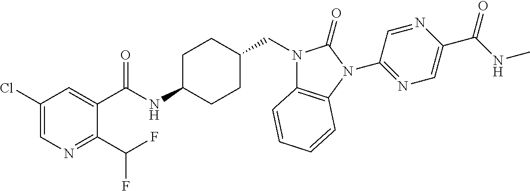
C1(Cl)=CN=C(C(F)F)C(C(NC2CCC(CN3C4=C(N(C5=NC=C(C(NC)=O)N=C5)C3=O)C=CC=C4)CC2)=O)=C1
